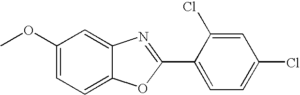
C1(OC)=CC=C2C(=C1)N=C(C1=CC=C(Cl)C=C1Cl)O2
